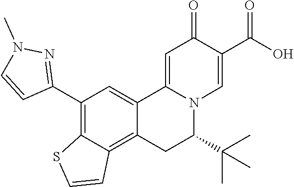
C12=CC(C3=NN(C)C=C3)=C3C(=C1CC(C(C)(C)C)N1C2=CC(=O)C(C(O)=O)=C1)C=CS3
